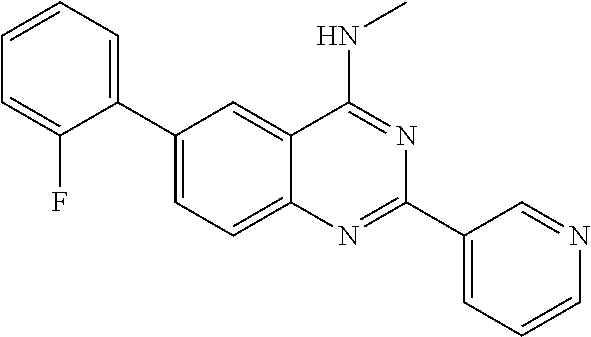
C1(C2=CC=CC=C2F)=CC=C2C(=C1)C(NC)=NC(C1=CC=CN=C1)=N2
